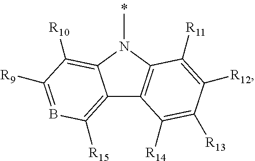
C12=C([R15])B=C([R9])C([R10])=C1N(C)C1=C2C([R14])=C([R13])C([R12])=C1[R11]
